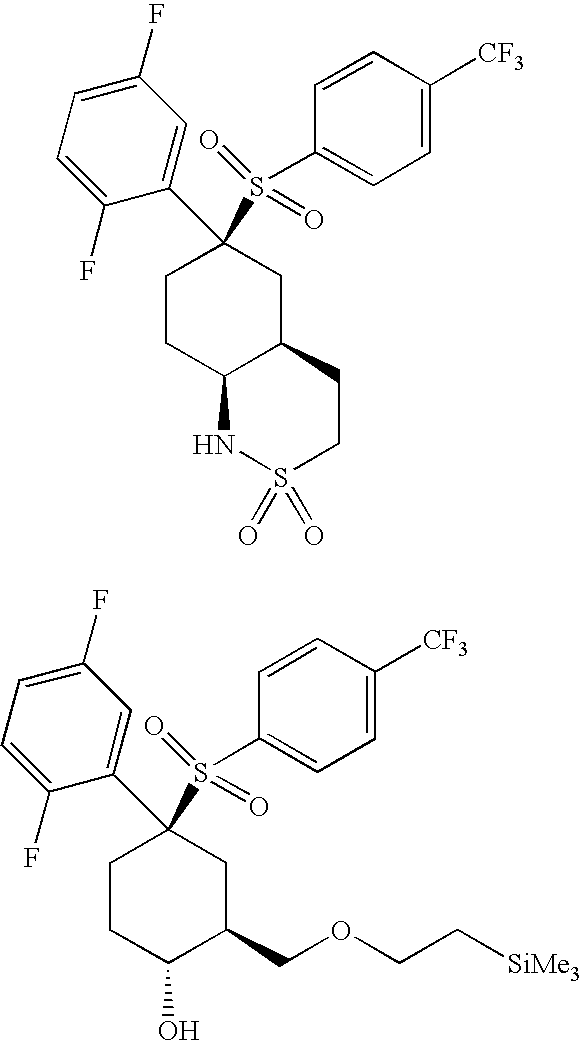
C1CC2C(CC1(C1=CC(F)=CC=C1F)S(C1=CC=C([CF3])C=C1)(=O)=O)CCS(=O)(=O)N2.C1CC(O)C(COCC[SiMe3])CC1(C1=CC(F)=CC=C1F)S(C1=CC=C([CF3])C=C1)(=O)=O
